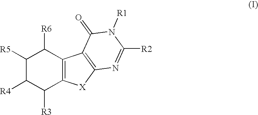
C1([R5])C([R4])C([R3])C2=C(C1[R6])C1=C([X]2)N=C([R2])N([R1])C1=O
